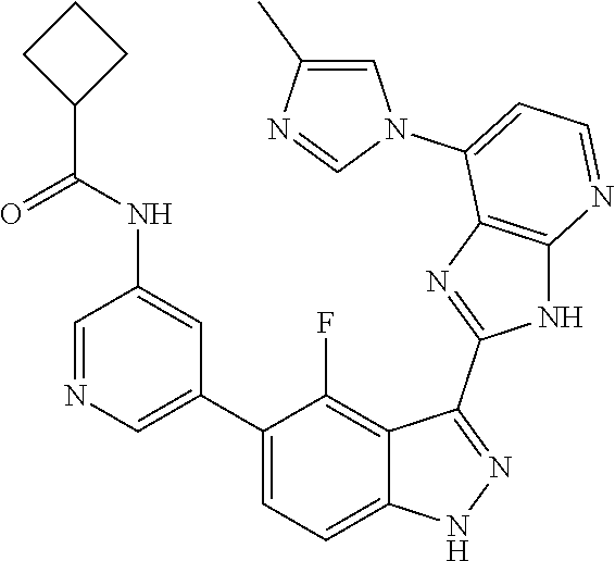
C1=NC=C(C2=CC=C3C(=C2F)C(C2=NC4=C(N2)N=CC=C4N2C=C(C)N=C2)=NN3)C=C1NC(=O)C1CCC1
